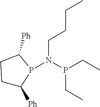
N(P(CC)CC)(CCCC)P1C([Ph])CCC1[Ph]
